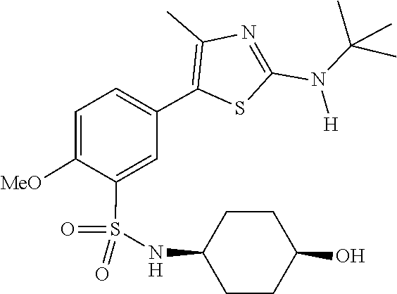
CC(N(C1=NC(C)=C(C2=CC=C([MeO])C(S(=O)(=O)NC3CCC(O)CC3)=C2)S1)[H])(C)C
